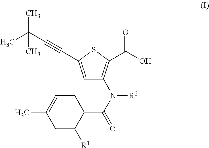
C1=C(C#CC(C)(C)C)SC(C(O)=O)=C1N(C(=O)C1CC=C(C)CC1[R1])[R2]
